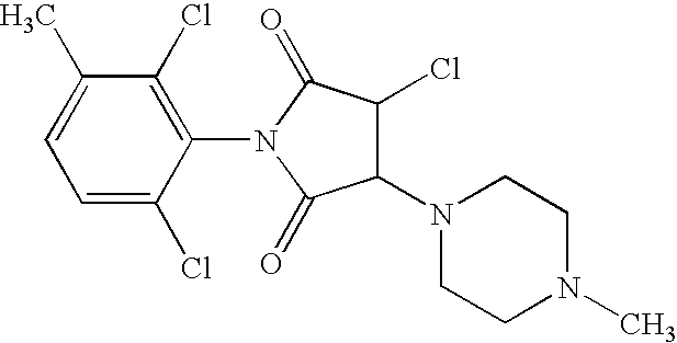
C1(N2CCN(C)CC2)C(Cl)C(=O)N(C2=C(Cl)C(C)=CC=C2Cl)C1=O
